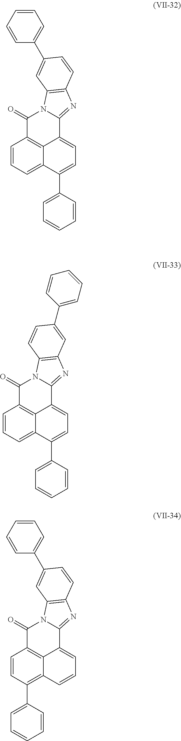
C1=CC=C2C3=C1C(=O)N1C(=NC4=C1C=C(C1=CC=CC=C1)C=C4)C3=CC=C2C1=CC=CC=C1.C1=CC=C2C3=C1C(=O)N1C(=NC4=C1C=CC(C1=CC=CC=C1)=C4)C3=CC=C2C1=CC=CC=C1.C1=CC(C2=CC=CC=C2)=C2C3=C1C(=O)N1C(=NC4=C1C=C(C1=CC=CC=C1)C=C4)C3=CC=C2
